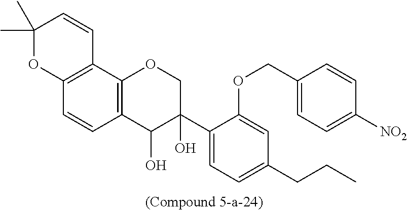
C12=C(C3=C(C=C1)C(O)C(C1=CC=C(CCC)C=C1OCC1=CC=C([NO2])C=C1)(O)CO3)C=CC(C)(C)O2
